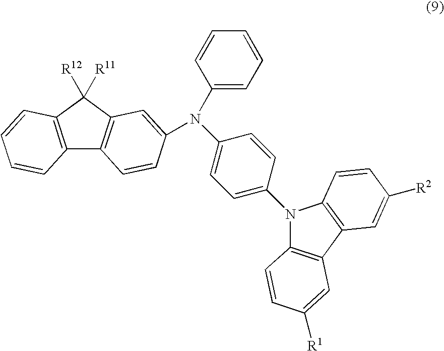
C12=C(C([R12])([R11])C3=C1C=CC(N(C1=CC=CC=C1)C1=CC=C(N4C5=C(C6=C4C=CC([R2])=C6)C=C([R1])C=C5)C=C1)=C3)C=CC=C2
